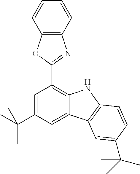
C1=C(C(C)(C)C)C=C2C(=C1C1=NC3=C(O1)C=CC=C3)NC1=C2C=C(C(C)(C)C)C=C1
